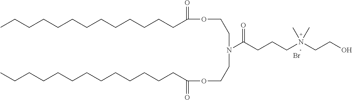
CCCCCCCCCCCCCC(OCCN(CCOC(=O)CCCCCCCCCCCCC)C(CCCN(CCO)(C)C)=O)=O.Br
